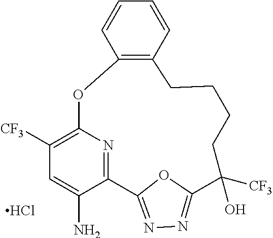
C1([CF3])=C2N=C(C(N)=C1)C1=NN=C(O1)C([CF3])(O)CCCCC1=C(O2)C=CC=C1.Cl
